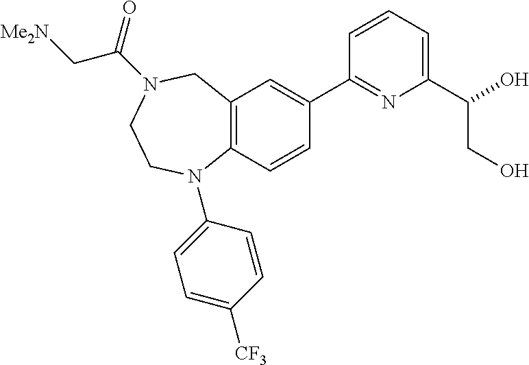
C12=C(C=CC(C3=NC(C(O)CO)=CC=C3)=C1)N(C1=CC=C([CF3])C=C1)CCN(C(=O)C[Me2N])C2
